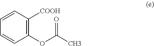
C1=CC([COOH])=C(OC(C)=O)C=C1
